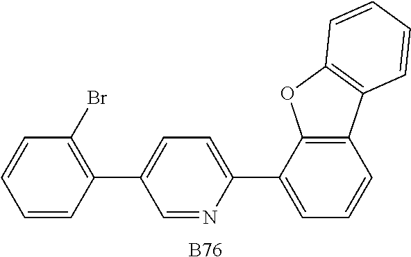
C1=NC(C2=CC=CC3=C2OC2=C3C=CC=C2)=CC=C1C1=C(Br)C=CC=C1.[B76]
